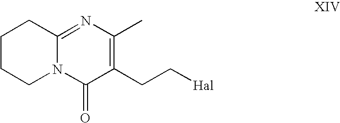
C1CCN2C(=NC(C)=C(CC[Hal])C2=O)C1
